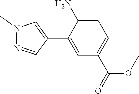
C1=C(N)C(C2=CN(C)N=C2)=CC(C(=O)OC)=C1
